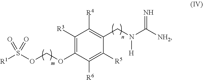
C1([R3])=C(OCOS([R1])(=O)=O)C([R6])=C([R5])C(CN(C([NH2])=N)[H])=C1[R4]
